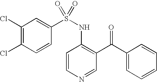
C1(Cl)=C(Cl)C=CC(S(NC2=C(C(=O)C3=CC=CC=C3)C=NC=C2)(=O)=O)=C1
